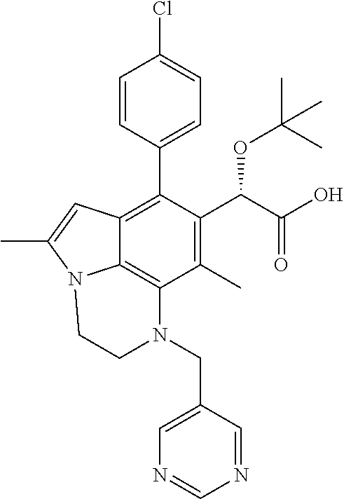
C1=CC(C2=C3C4=C(C(C)=C2C(C(=O)O)OC(C)(C)C)N(CC2=CN=CN=C2)CCN4C(C)=C3)=CC=C1Cl
